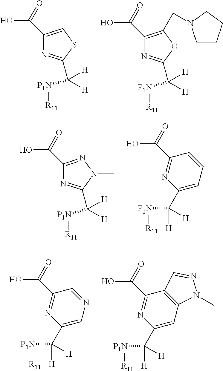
C1(C(O)=O)=CSC(C([P1N][R11])([H])[H])=N1.C1(C(O)=O)=C(CN2CCCC2)OC(C([P1N][R11])([H])[H])=N1.C1(C(O)=O)=NN(C)C(C([P1N][R11])([H])[H])=N1.C1(C([H])([H])[P1N][R11])=CC=CC(C(O)=O)=N1.C1(C([H])([H])[P1N][R11])=CN=CC(C(O)=O)=N1.C1(C([H])([H])[P1N][R11])=CC2=C(C(C(O)=O)=N1)C=NN2C
